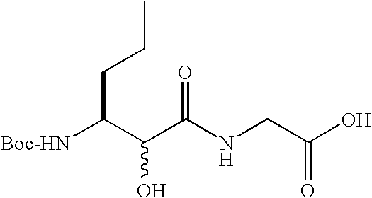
[Boc-HN]C(C(C(NCC(O)=O)=O)O)CCC
